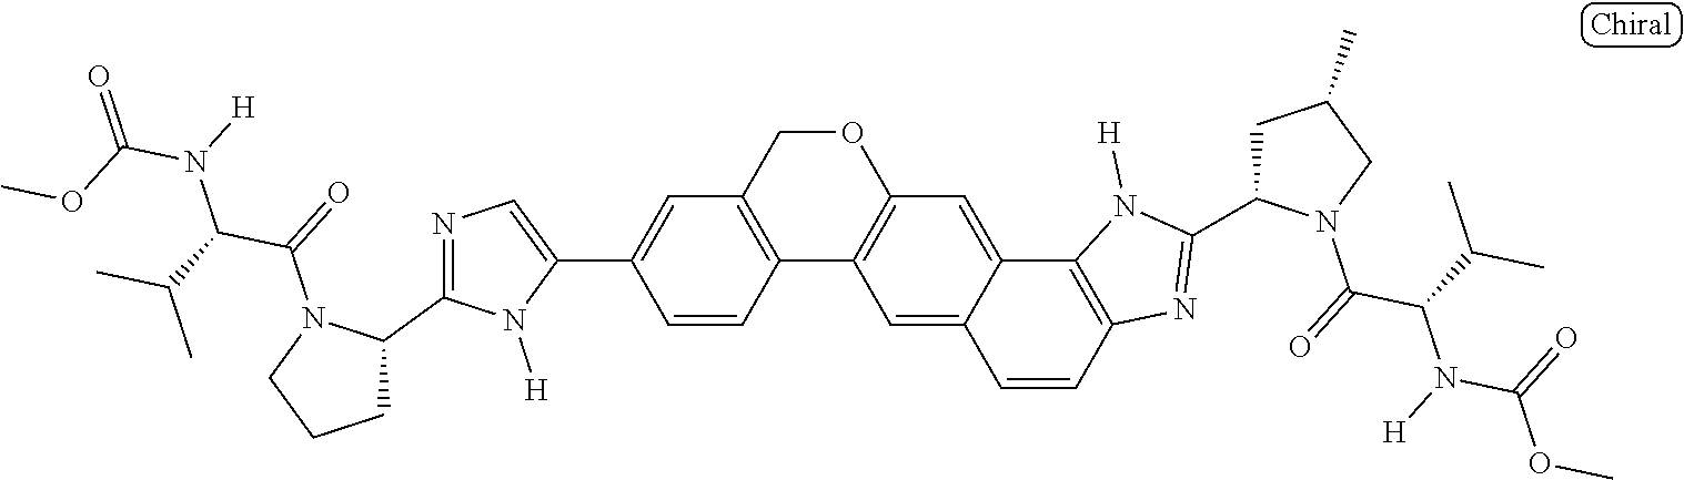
C12=C(COC3=C1C=C1C(=C3)C3=C(C=C1)N=C(C1CC(C)CN1C(=O)C(C(C)C)N(C(OC)=O)[H])N3[H])C=C(C1=CN=C(C3N(C(=O)C(C(C)C)N(C(=O)OC)[H])CCC3)N1[H])C=C2
